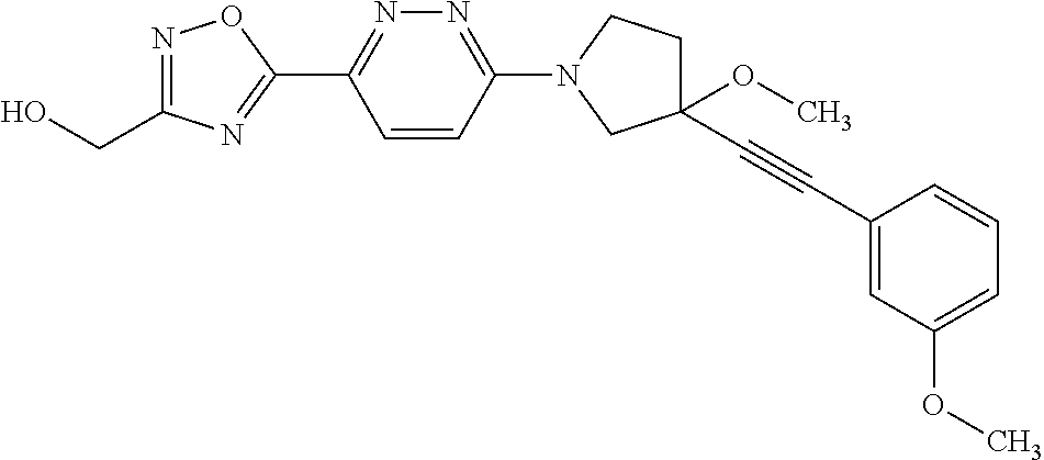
OCC1=NOC(C2=NN=C(N3CCC(OC)(C#CC4=CC(OC)=CC=C4)C3)C=C2)=N1
